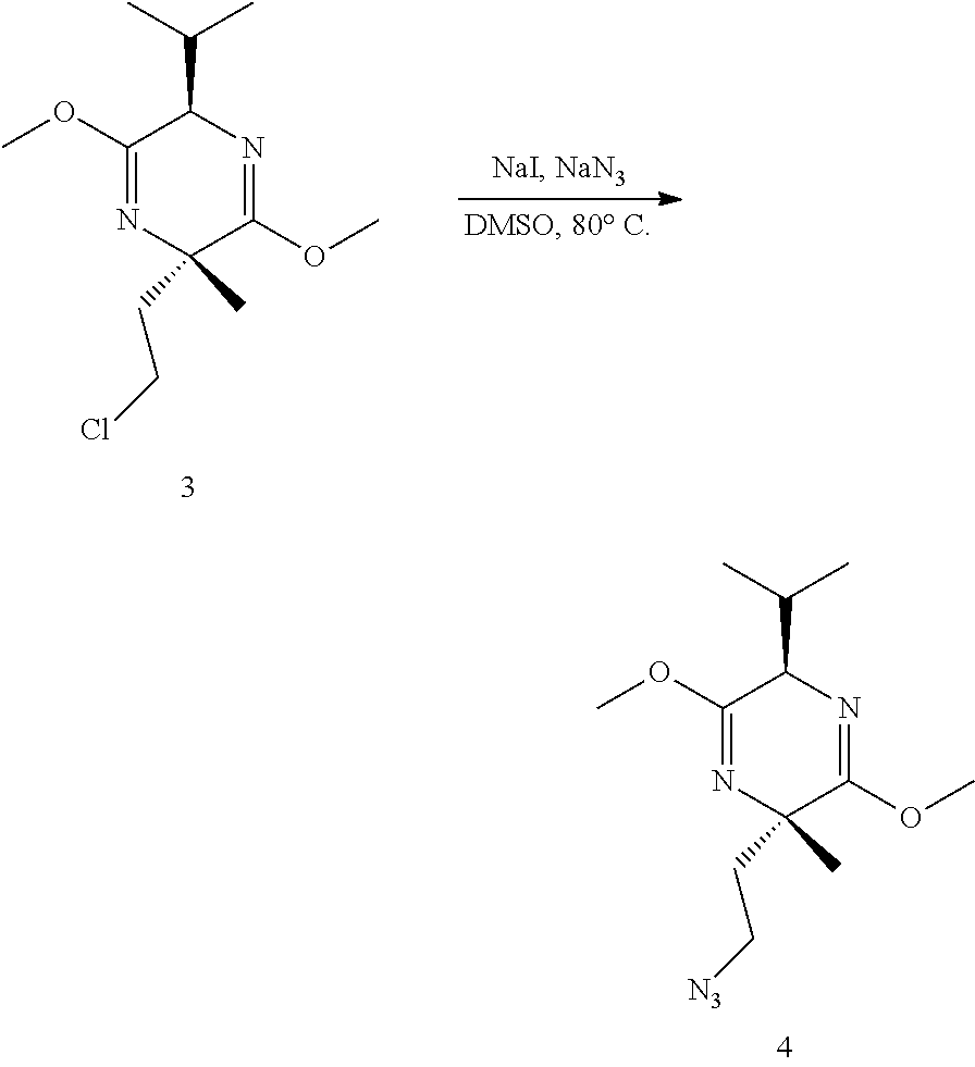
C1(OC)=NC(C)(CC[N3])C(OC)=NC1C(C)C.C1(OC)=NC(C)(CCCl)C(OC)=NC1C(C)C
